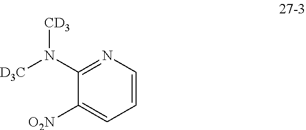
N(C1=NC=CC=C1[O2N])([CD3])[D3C]
